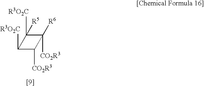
C1([R3O2C])C([R3O2C])([R5])C([R6])([CO2R3])C1[CO2R3]
